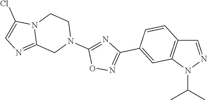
C1=NN(C(C)C)C2=C1C=CC(C1=NOC(N3CCN4C(=NC=C4Cl)C3)=N1)=C2
